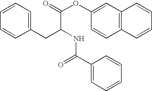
C1=CC=C(CC(C(=O)OC2=CC3=C(C=C2)C=CC=C3)NC(=O)C2=CC=CC=C2)C=C1
